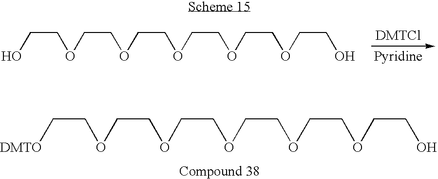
OCCOCCOCCOCCOCCOCCO.[DMTO]CCOCCOCCOCCOCCOCCO
